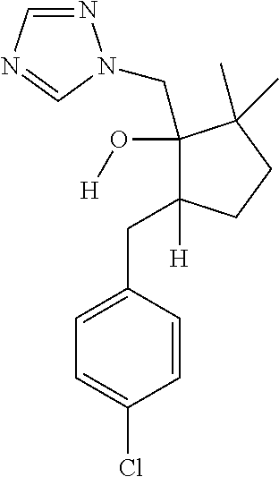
N1=CN=CN1CC1(O[H])C([H])(CC2=CC=C(Cl)C=C2)CCC1(C)C
